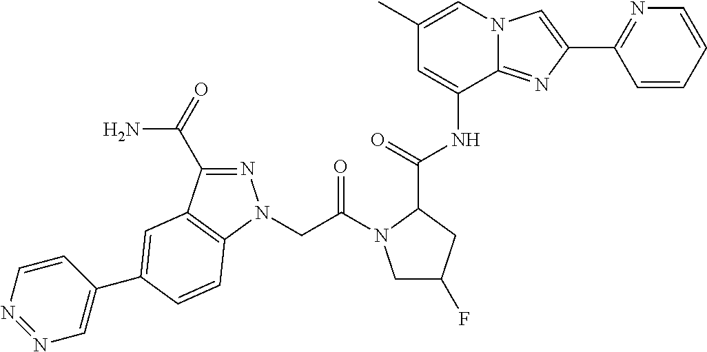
C12=NC(C3=NC=CC=C3)=CN1C=C(C)C=C2NC(C1CC(F)CN1C(CN1N=C(C(=O)N)C2=C1C=CC(C1=CN=NC=C1)=C2)=O)=O
